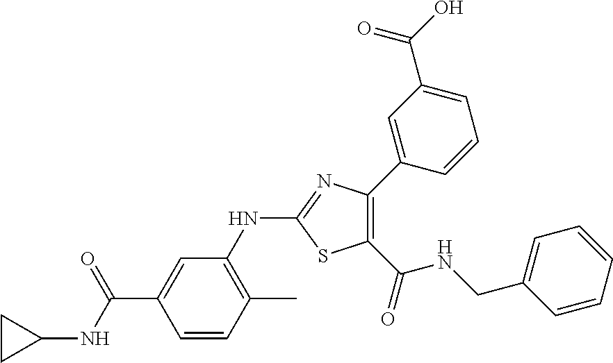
C1(C(=O)NCC2=CC=CC=C2)=C(C2=CC(C(O)=O)=CC=C2)N=C(NC2=C(C)C=CC(C(NC3CC3)=O)=C2)S1
